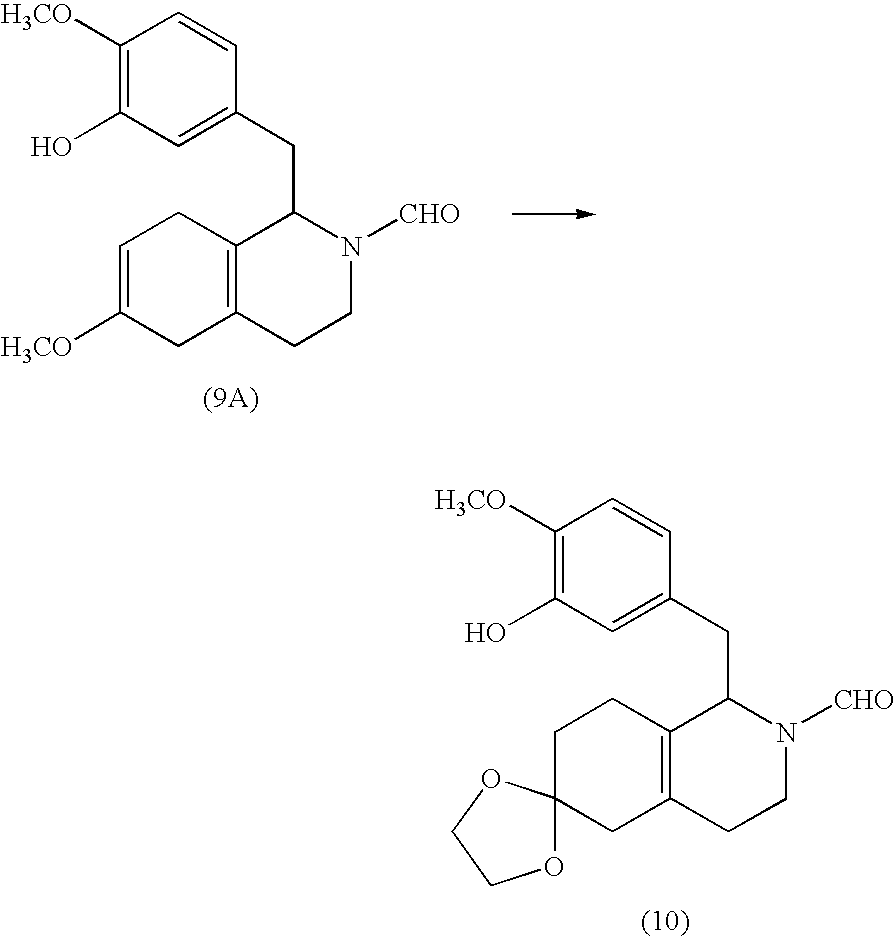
C1=C([H3CO])CC2=C(C1)C(CC1=CC(O)=C([H3CO])C=C1)N([CHO])CC2.C1C2(CC3=C(C1)C(CC1=CC(O)=C([H3CO])C=C1)N([CHO])CC3)OCCO2
